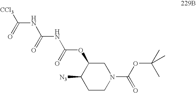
O=C(N1CC(OC(=O)NC(NC([CCl3])=O)=O)C([N3])CC1)OC(C)(C)C
